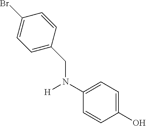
C1=C(CN(C2=CC=C(O)C=C2)[H])C=CC(Br)=C1
